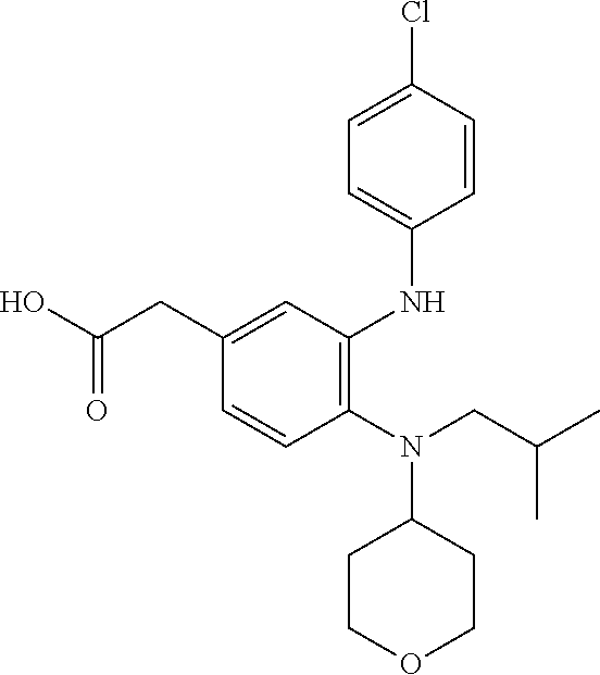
C1(N(CC(C)C)C2CCOCC2)=C(NC2=CC=C(Cl)C=C2)C=C(CC(O)=O)C=C1
